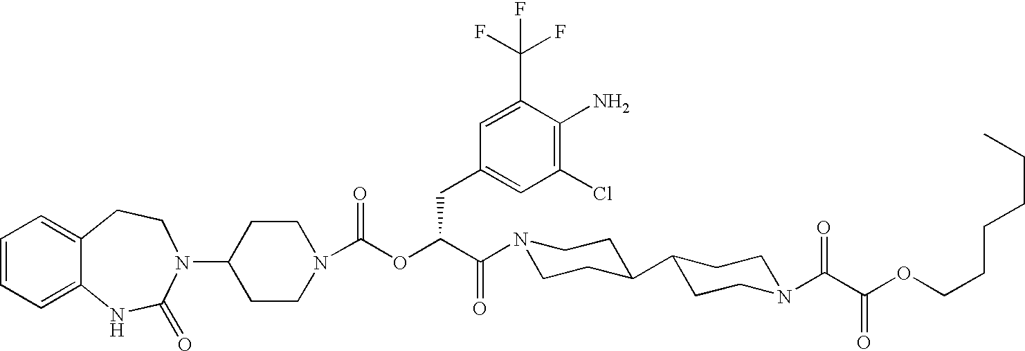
C1=CC=C2C(=C1)CCN(C1CCN(C(OC(C(N3CCC(C4CCN(C(C(OCCCCCC)=O)=O)CC4)CC3)=O)CC3=CC(Cl)=C(N)C(C(F)(F)F)=C3)=O)CC1)C(=O)N2
